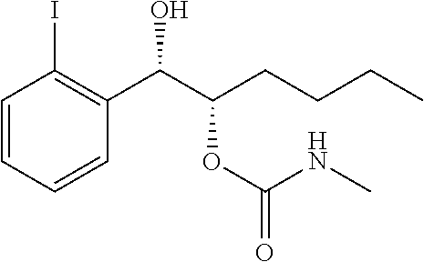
C1=CC=CC(C(C(CCCC)OC(=O)NC)O)=C1I
